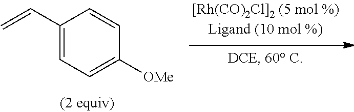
C1([OMe])=CC=C(C=C)C=C1
